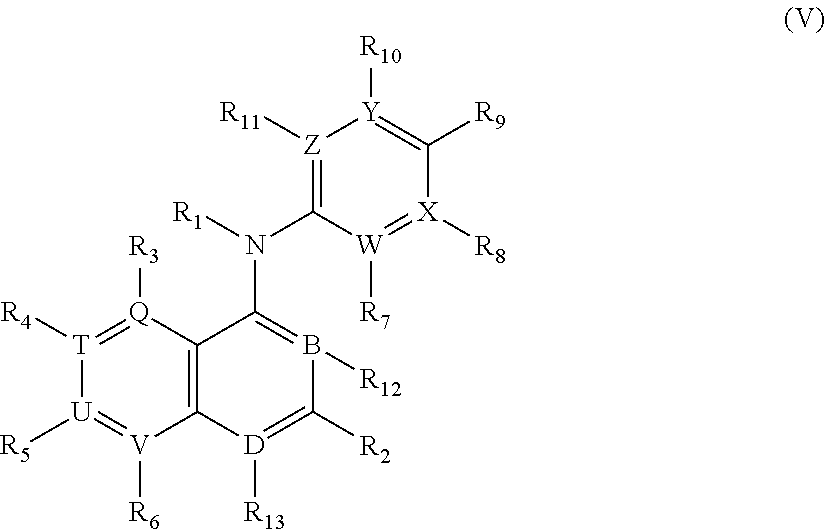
C12=C([D]([R13])=C([R2])B([R12])=C1N(C1=[Z]([R11])[Y]([R10])=C([R9])[X]([R8])=[W]1[R7])[R1])[V]([R6])=[U]([R5])[T]([R4])=[Q]2[R3]
